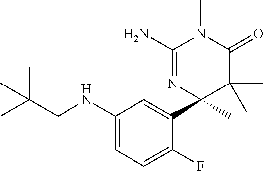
CC(CNC1=CC=C(F)C(C2(C)C(C)(C)C(=O)N(C)C(N)=N2)=C1)(C)C
